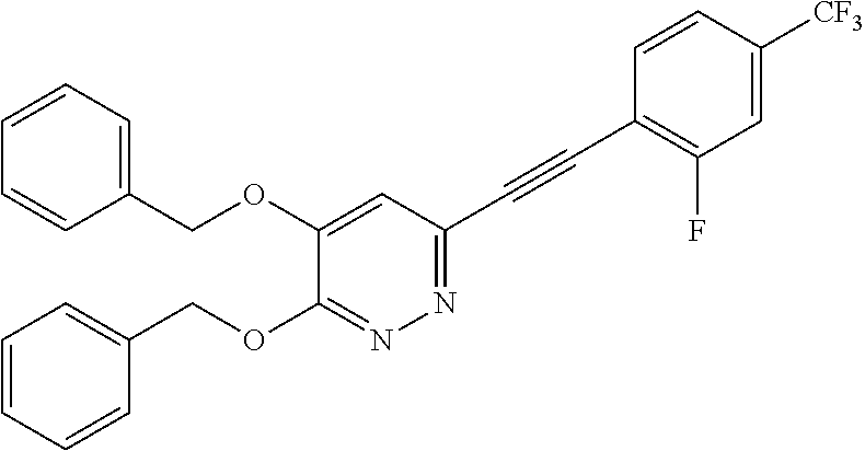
C1(OCC2=CC=CC=C2)=CC(C#CC2=C(F)C=C([CF3])C=C2)=NN=C1OCC1=CC=CC=C1
